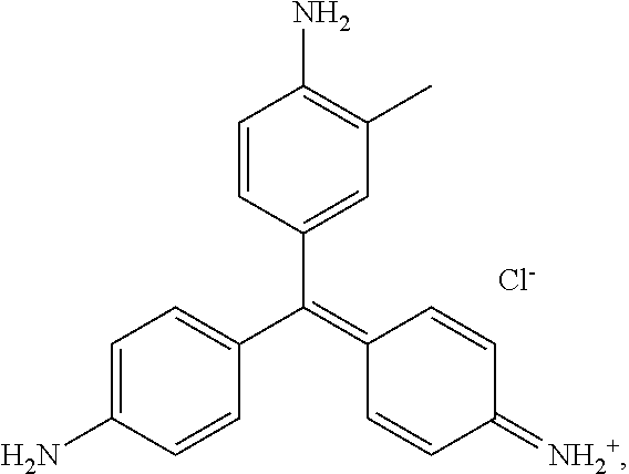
C1=CC(C(C2=CC=C(N)C=C2)=C2C=CC(=[NH2+])C=C2)=CC(C)=C1N.[Cl-]
